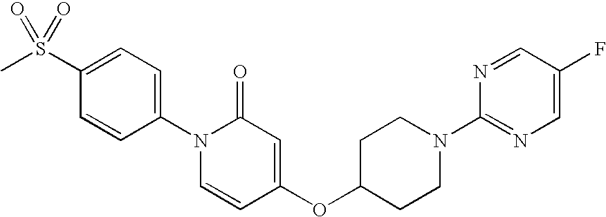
C1(S(C)(=O)=O)=CC=C(N2C=CC(OC3CCN(C4=NC=C(F)C=N4)CC3)=CC2=O)C=C1
